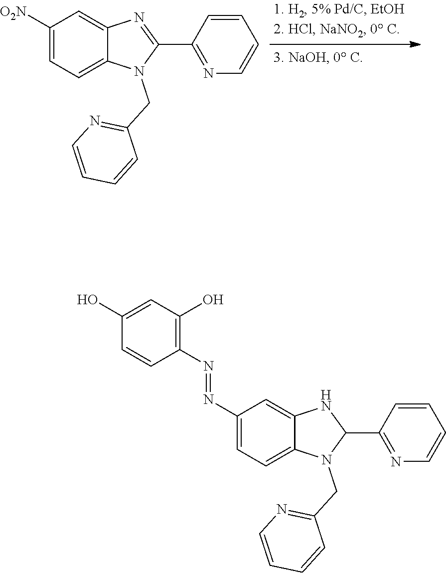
C1([O2N])=CC=C2C(=C1)N=C(C1=NC=CC=C1)N2CC1=NC=CC=C1.C1(N=NC2=C(O)C=C(O)C=C2)=CC=C2C(=C1)NC(C1=NC=CC=C1)N2CC1=NC=CC=C1
